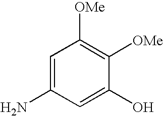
C1=C(N)C=C(O)C([OMe])=C1[OMe]
